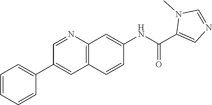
C1=NC2=C(C=C1C1=CC=CC=C1)C=CC(NC(C1=CN=CN1C)=O)=C2
